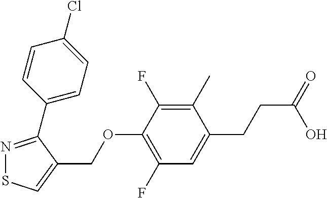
C1(C)=C(F)C(OCC2=CSN=C2C2=CC=C(Cl)C=C2)=C(F)C=C1CCC(=O)O
